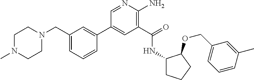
C1(C2=CC(CN3CCN(C)CC3)=CC=C2)=CC(C(=O)NC2CCCC2OCC2=CC=CC(C)=C2)=C(N)N=C1
